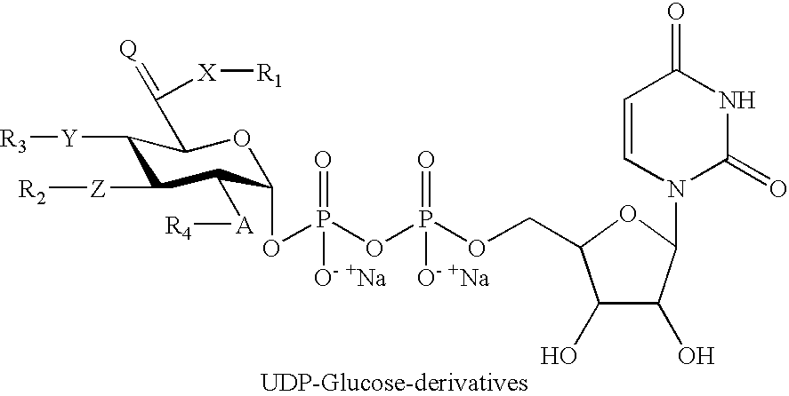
C1([Y][R3])C([Z][R2])C([A][R4])C(OP(OP(OCC2C(O)C(O)C(N3C(=O)NC(=O)C=C3)O2)(=O)[O- +Na])(=O)[O- +Na])OC1C(=[Q])[X][R1]
